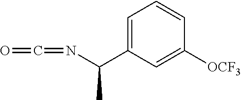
C1=C(C(N=C=O)C)C=C([OCF3])C=C1
